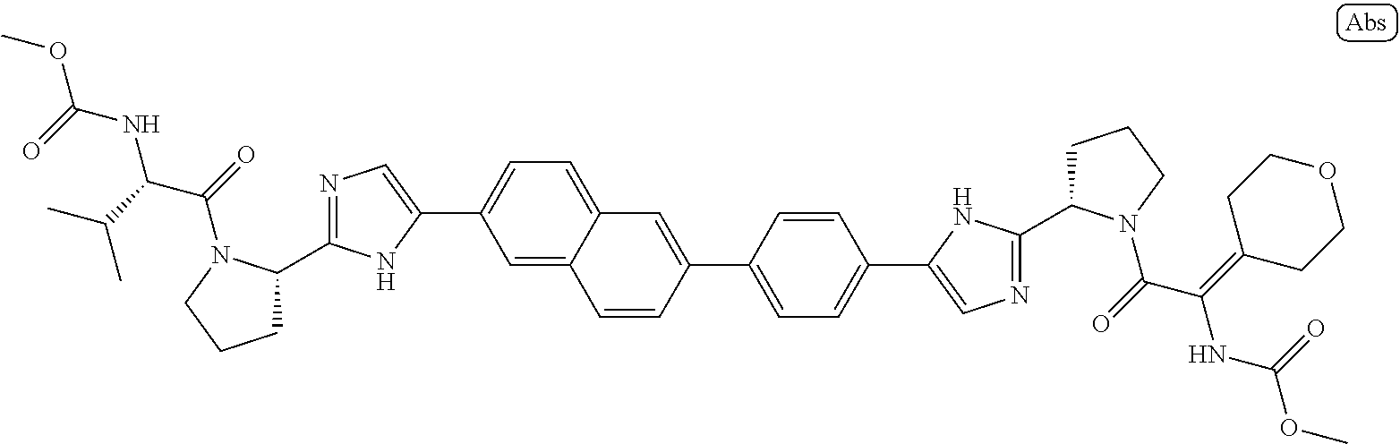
C1=C2C(=CC=C1C1=CN=C(C3CCCN3C(=O)C(C(C)C)NC(OC)=O)N1)C=C(C1=CC=C(C3=CN=C(C4CCCN4C(=O)C(=C4CCOCC4)NC(OC)=O)N3)C=C1)C=C2
